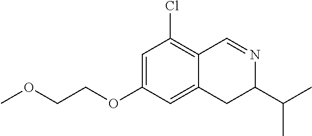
C(COC1=CC(Cl)=C2C(=C1)CC(C(C)C)N=C2)OC
